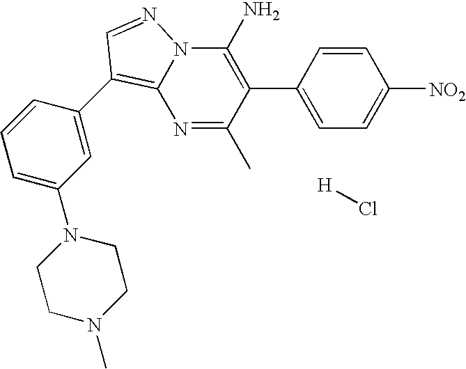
N12C(=C(C3=CC(N4CCN(C)CC4)=CC=C3)C=N1)N=C(C)C(C1=CC=C([NO2])C=C1)=C2N.[H]Cl
